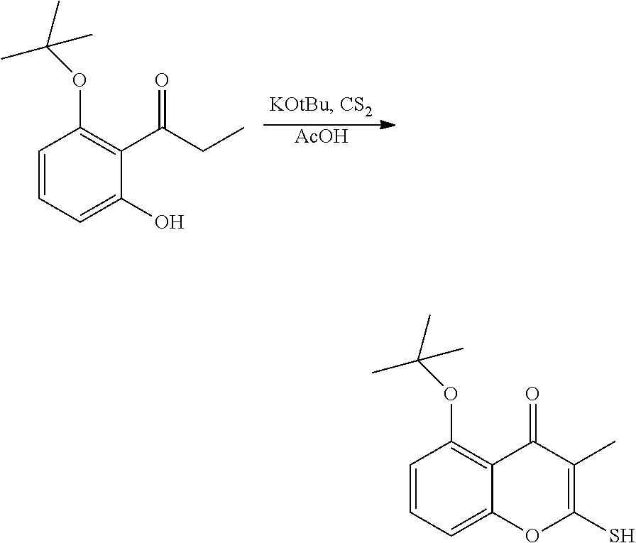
[AcOH].C1=CC=C(O)C(C(CC)=O)=C1OC(C)(C)C.C1=CC=C2C(=C1OC(C)(C)C)C(=O)C(C)=C(S)O2
